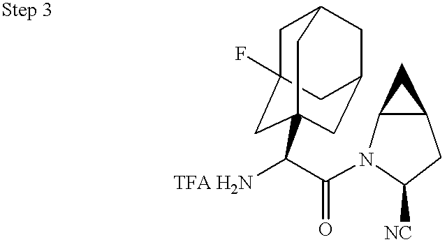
C1C2(F)CC3(C([TFA H2N])C(=O)N4C5C(CC4[NC])C5)CC(CC1C3)C2
